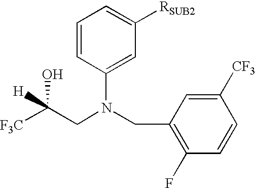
C1=CC(N(CC2=C(F)C=CC([CF3])=C2)CC([F3C])(O)[H])=CC([RSUB2])=C1
